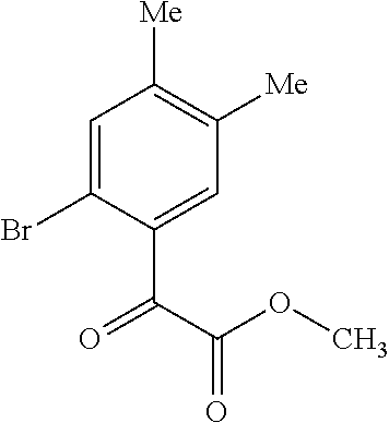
C1([Me])=C([Me])C=C(C(=O)C(=O)OC)C(Br)=C1
